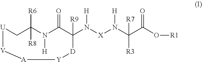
C1C([R6])([R8])N([H])C(=O)C(N([X]N(C(C(O[R1])=O)([R7])[R3])[H])[H])([R9])[D][Y][A][V][U]1
